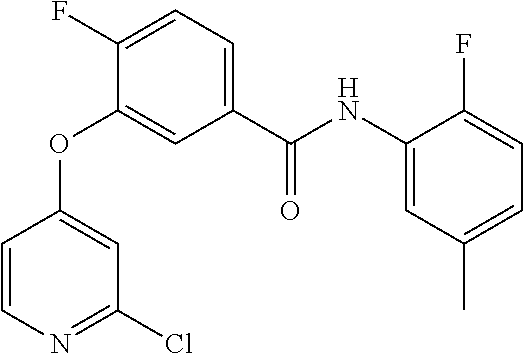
C1(C(=O)NC2=CC(C)=CC=C2F)=CC=C(F)C(OC2=CC(Cl)=NC=C2)=C1
